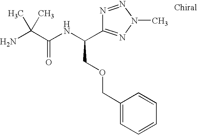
NC(C(NC(COCC1=CC=CC=C1)C1=NN(C)N=N1)=O)(C)C
